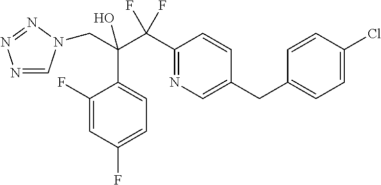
N1=CN(CC(C(C2=NC=C(CC3=CC=C(Cl)C=C3)C=C2)(F)F)(O)C2=CC=C(F)C=C2F)N=N1
